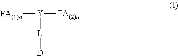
[FA(1)n][Y]([FA(2)n])[L][D]
